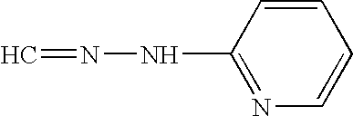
C1=CC(NN=C)=NC=C1
